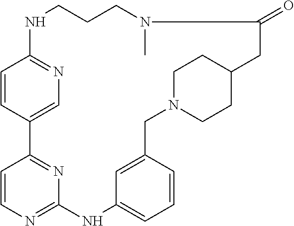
C1=CC2=CN=C1NCCCN(C)C(=O)CC1CCN(CC3=CC(=CC=C3)NC3=NC=CC2=N3)CC1
